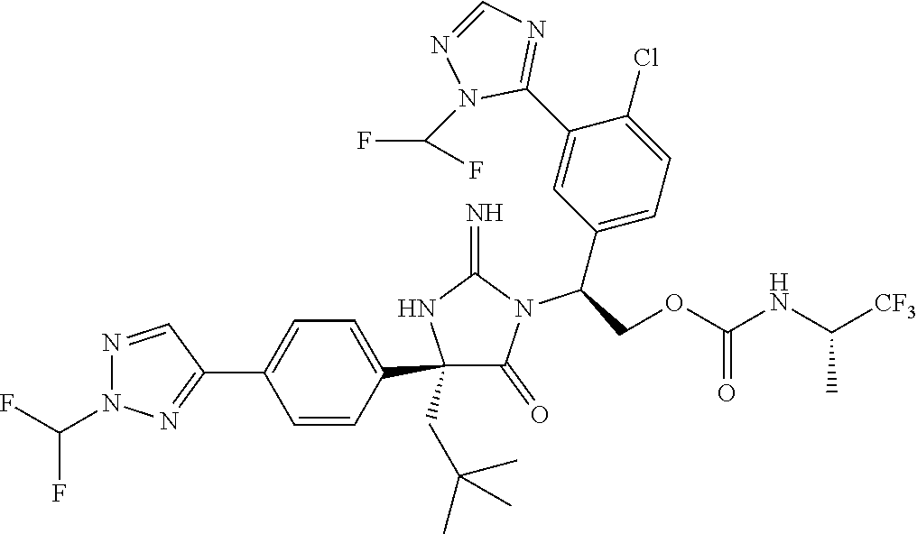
C1(C2=CC=C(C3=NN(C(F)F)N=C3)C=C2)(CC(C)(C)C)C(=O)N(C(C2=CC=C(Cl)C(C3=NC=NN3C(F)F)=C2)COC(NC([CF3])C)=O)C(=N)N1
